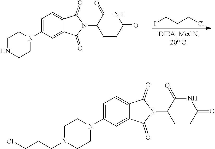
ClCCCI.C1CNCCN1C1=CC=C2C(=C1)C(=O)N(C1CCC(=O)NC1=O)C2=O.C1CN(CCCCl)CCN1C1=CC=C2C(=C1)C(=O)N(C1CCC(=O)NC1=O)C2=O
